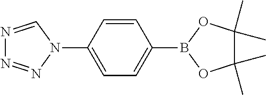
N1=CN(C2=CC=C(B3OC(C)(C)C(C)(C)O3)C=C2)N=N1
